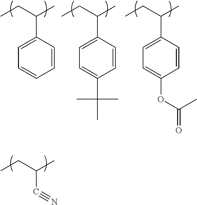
CCC(C)C1=CC=CC=C1.CCC(C)C1=CC=C(C(C)(C)C)C=C1.CCC(C)C1=CC=C(OC(C)=O)C=C1.CCC(C)C#N
